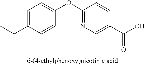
C1=C(CC)C=CC(OC2=NC=C(C(O)=O)C=C2)=C1
